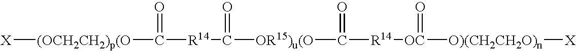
[X][(OCH2CH2)p(O]C([R14]C([OR15)u(O]C([R14][OC]([O)(CH2CH2O)n][X])=O)=O)=O)=O
